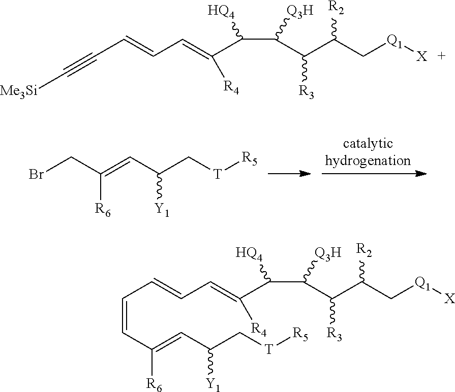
[R6]C(CBr)=CC(C[T][R5])[Y1].[Me3Si]C#CC=CC=C([R4])C(C([Q3H])C(C(C[Q1][X])[R2])[R3])[HQ4].C(C=CC=C([R4])C(C([Q3H])C(C(C[Q1][X])[R2])[R3])[HQ4])=CC([R6])=CC(C[T][R5])[Y1]
